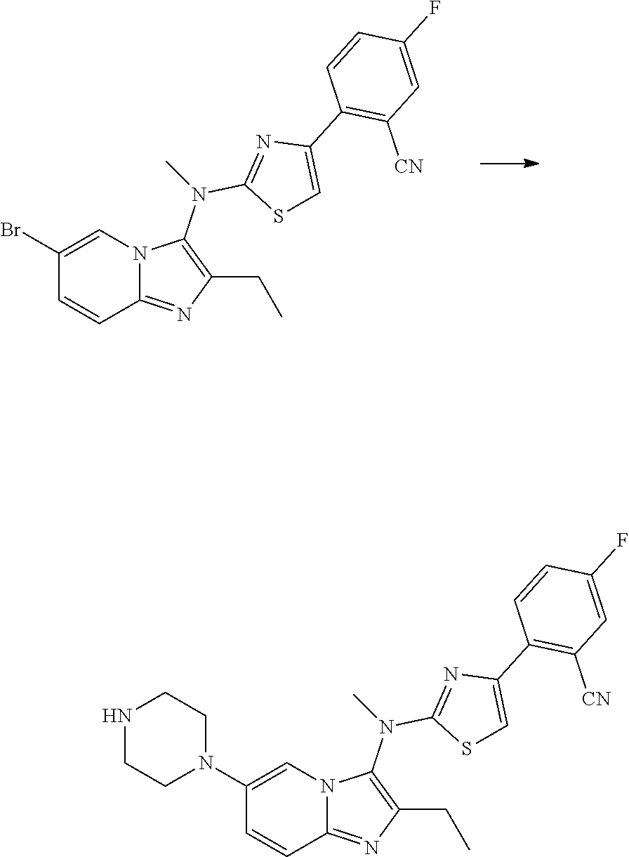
C1(Br)=CN2C(=NC(CC)=C2N(C2=NC(C3=C([CN])C=C(F)C=C3)=CS2)C)C=C1.C1=CC2=NC(CC)=C(N(C3=NC(C4=C([CN])C=C(F)C=C4)=CS3)C)N2C=C1N1CCNCC1
